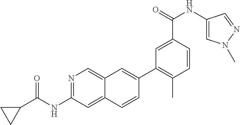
C(C1=CC(C2=CC3=CN=C(NC(C4CC4)=O)C=C3C=C2)=C(C)C=C1)(=O)NC1=CN(C)N=C1
